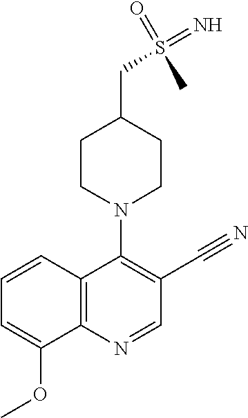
C12=C(N=CC(C#N)=C1N1CCC(CS(=N)(=O)C)CC1)C(OC)=CC=C2
